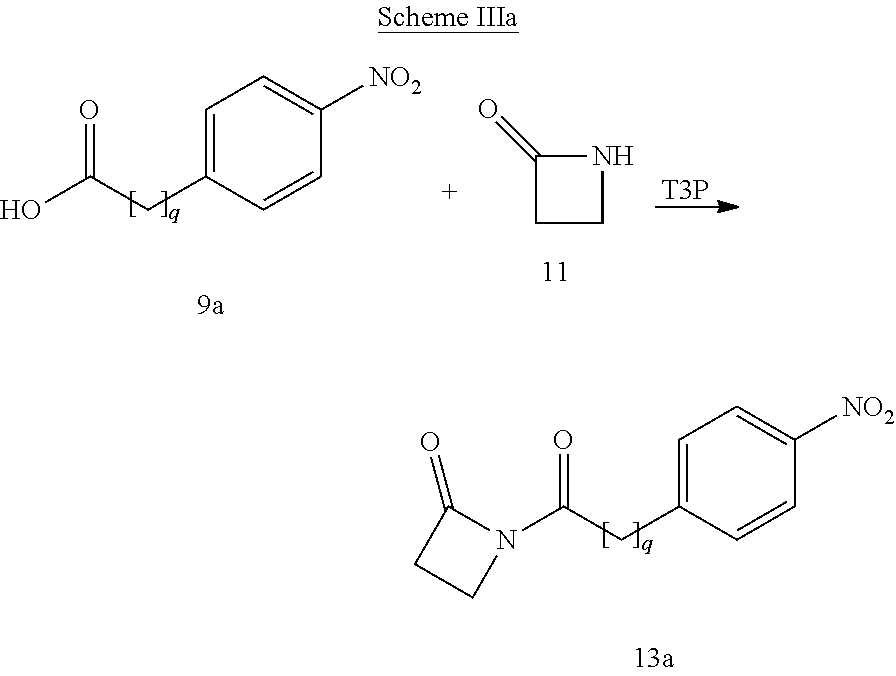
O=C(CC1=CC=C([NO2])C=C1)O.[T3P].C1(=O)CCN1.C1(=O)CCN1C(CC1=CC=C([NO2])C=C1)=O
